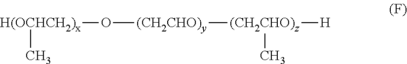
[H(OCHCH2)x](C)O[(CH2CHO)y][(CH2CHO)z]([H])C
